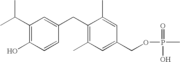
C1(C(C)C)=C(O)C=CC(CC2=C(C)C=C(COP(C)(=O)O)C=C2C)=C1
